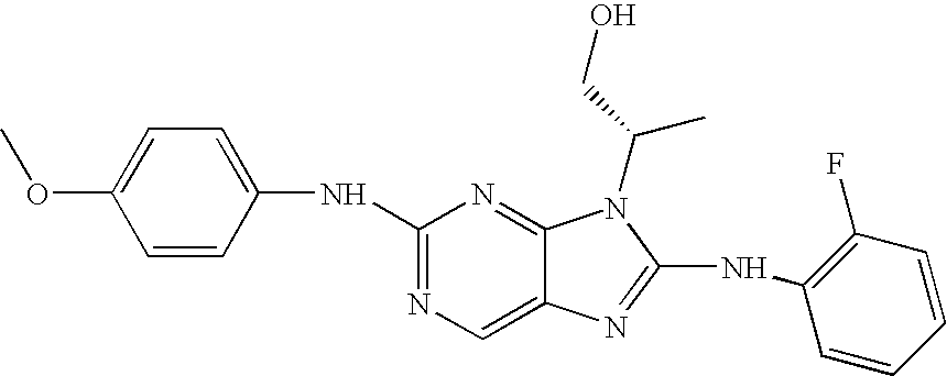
C1(NC2=CC=C(OC)C=C2)=NC=C2C(=N1)N(C(CO)C)C(NC1=C(F)C=CC=C1)=N2
